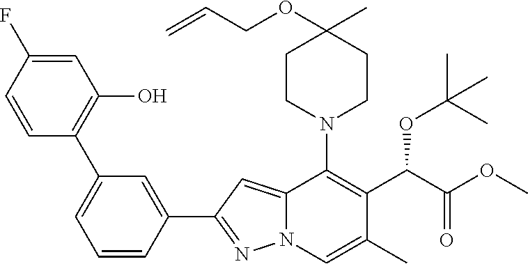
C1=C(F)C=CC(C2=CC=CC(C3=NN4C(=C3)C(N3CCC(C)(OCC=C)CC3)=C(C(C(OC)=O)OC(C)(C)C)C(C)=C4)=C2)=C1O
